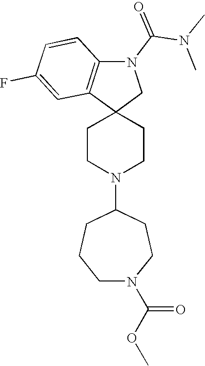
C1CN(C2CCCN(C(OC)=O)CC2)CCC12CN(C(N(C)C)=O)C1=C2C=C(F)C=C1
